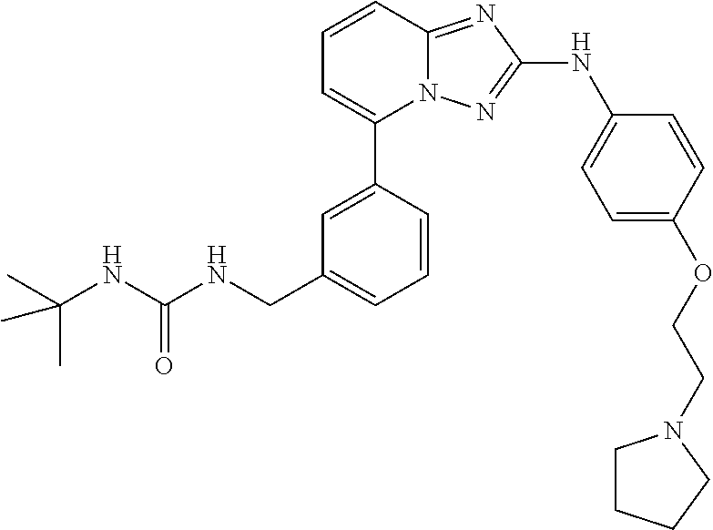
C1=CC2=NC(NC3=CC=C(OCCN4CCCC4)C=C3)=NN2C(C2=CC(CNC(NC(C)(C)C)=O)=CC=C2)=C1
